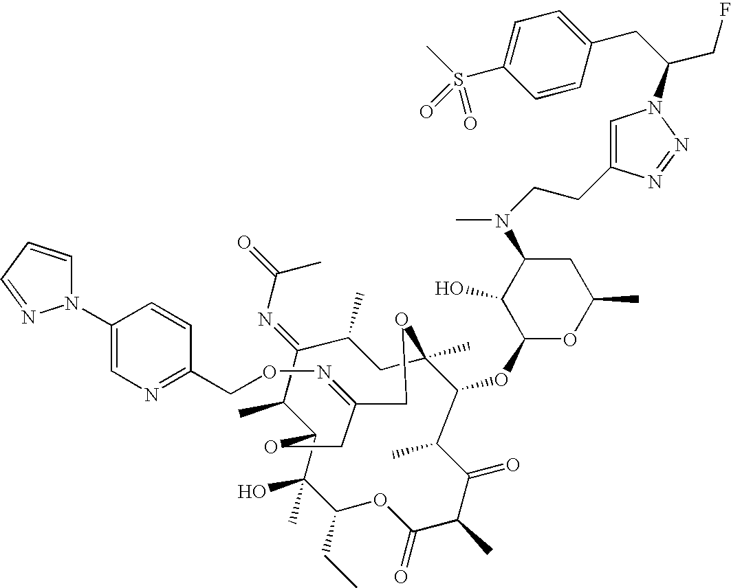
C1(C)CC2(C)C(OC3OC(C)CC(N(C)CCC4=CN(C(CC5=CC=C(S(C)(=O)=O)C=C5)CF)N=N4)C3O)C(C)C(=O)C(C)C(=O)OC(CC)C(O)(C)C(C(C)C1=NC(=O)C)OCC(=NOCC1=NC=C(N3C=CC=N3)C=C1)CO2
